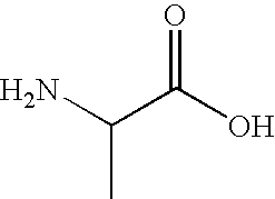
NC(C(O)=O)C
